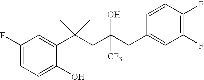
C1=C(O)C(C(CC(CC2=CC(F)=C(F)C=C2)([CF3])O)(C)C)=CC(F)=C1
